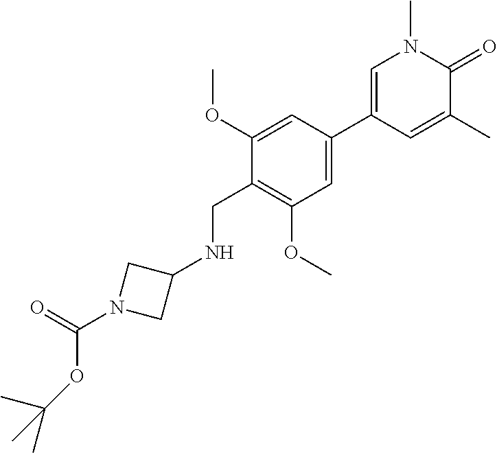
C1=C(C2=CN(C)C(=O)C(C)=C2)C=C(OC)C(CNC2CN(C(=O)OC(C)(C)C)C2)=C1OC
